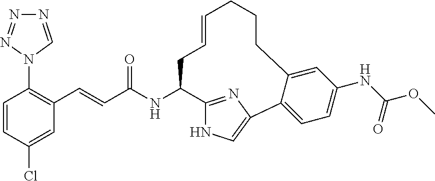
C1=CC(Cl)=CC(C=CC(NC2C3=NC(=CN3)C3=CC=C(NC(OC)=O)C=C3CCCC=CC2)=O)=C1N1C=NN=N1
